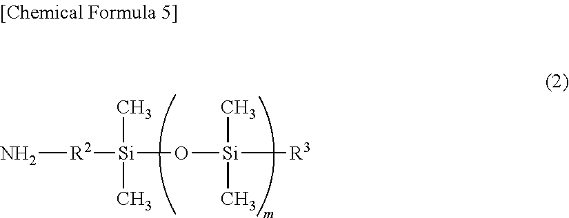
N[R2][Si](O[Si]([R3])(C)C)(C)C
